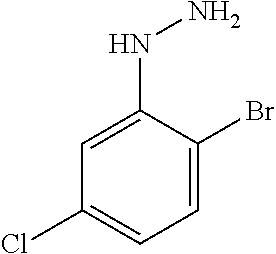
C1=C(NN)C(Br)=CC=C1Cl
